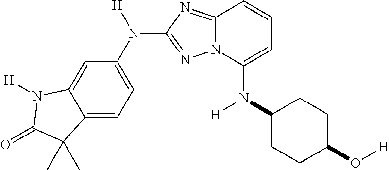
C12=CC=C(N([H])C3=NN4C(=N3)C=CC=C4N(C3CCC(O[H])CC3)[H])C=C1N([H])C(=O)C2(C)C
